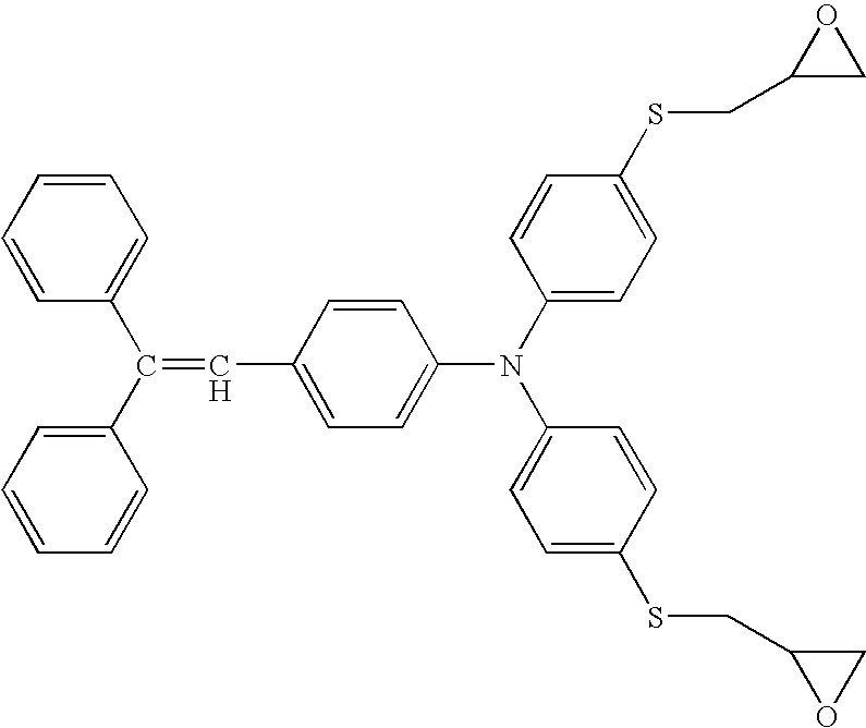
C(C1=CC=C(N(C2=CC=C(SCC3CO3)C=C2)C2=CC=C(SCC3OC3)C=C2)C=C1)=C(C1=CC=CC=C1)C1=CC=CC=C1
